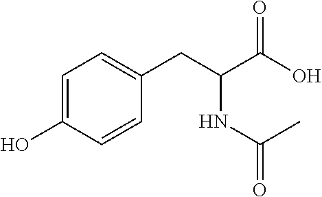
C1=C(O)C=CC(CC(C(O)=O)NC(C)=O)=C1
